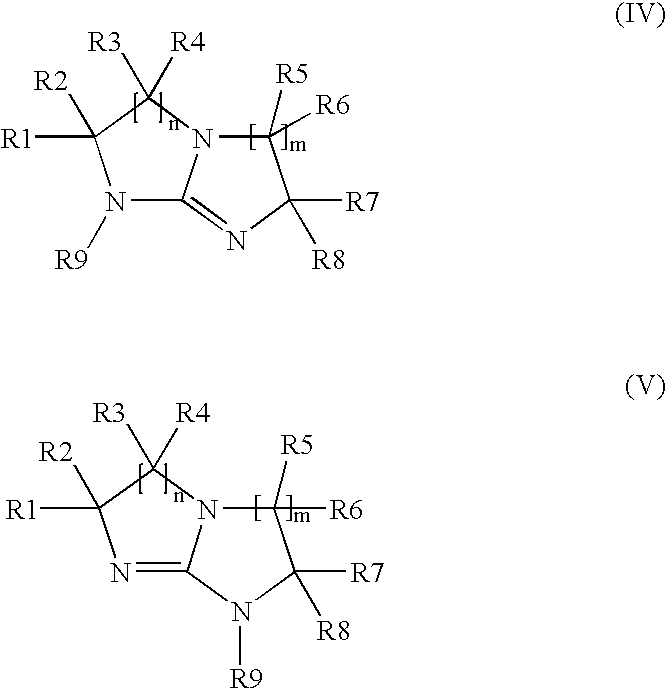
N1([R9])C2=NC([R7])([R8])C([R5])([R6])N2C([R3])([R4])C1([R1])[R2].N1=C2N(C([R3])([R4])C1([R1])[R2])C([R5])([R6])C([R7])([R8])N2[R9]
